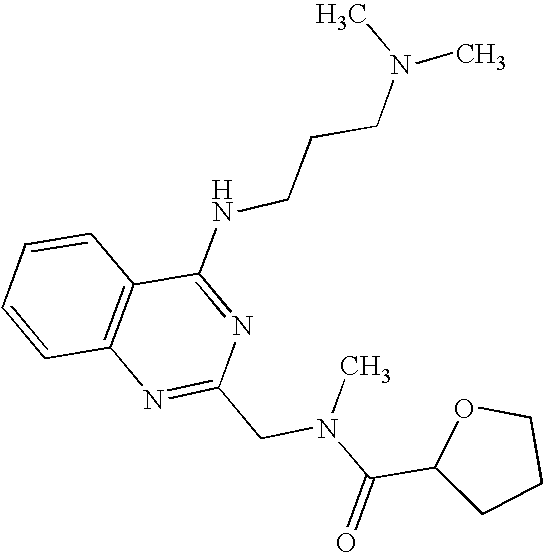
C1=CC2=C(C=C1)C(NCCCN(C)C)=NC(CN(C(C1CCCO1)=O)C)=N2
